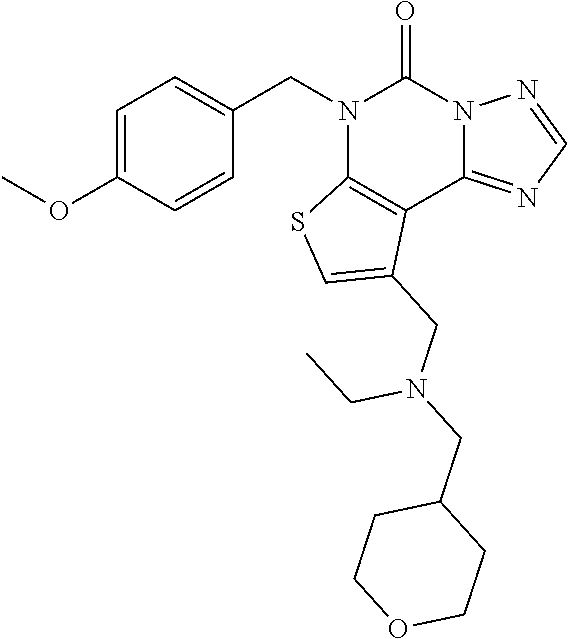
C1=C(OC)C=CC(CN2C3=C(C4=NC=NN4C2=O)C(CN(CC2CCOCC2)CC)=CS3)=C1
